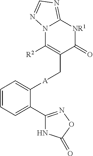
C1=CC=C(C2=NOC(=O)N2)C([A]CC2=C([R2])N3C(=NC=N3)[NR1]C2=O)=C1
